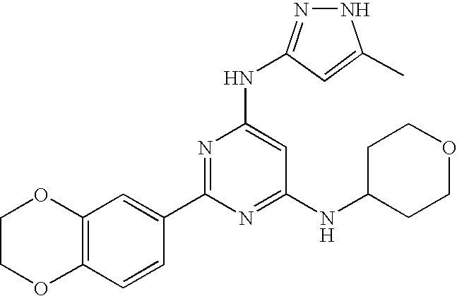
C12=C(C=CC(C3=NC(NC4=NNC(C)=C4)=CC(NC4CCOCC4)=N3)=C1)OCCO2.[H]
